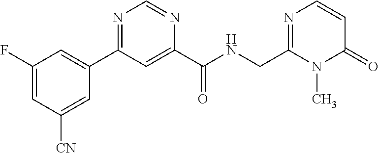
C1(F)=CC([CN])=CC(C2=NC=NC(C(NCC3=NC=CC(=O)N3C)=O)=C2)=C1
